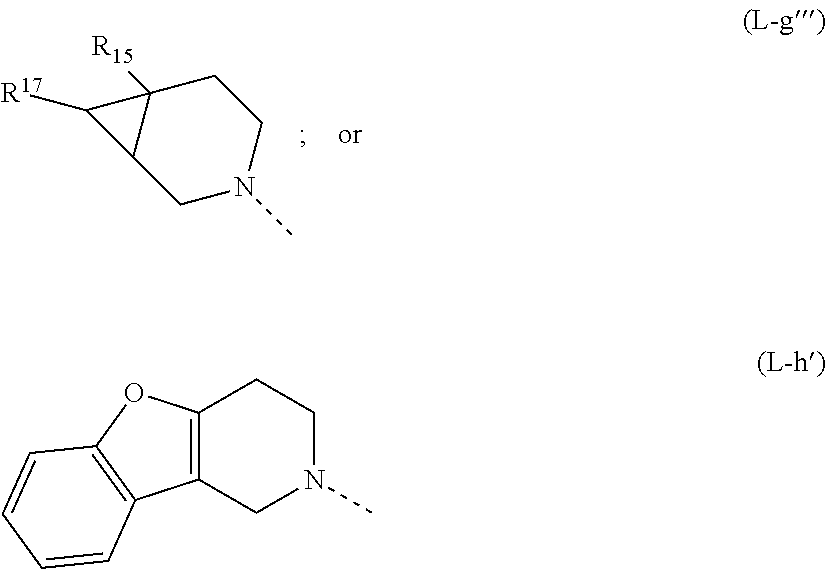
C1N(C)CCC2([R15])C1C2[R17].C12=C(CN(C)CC1)C1=C(O2)C=CC=C1
